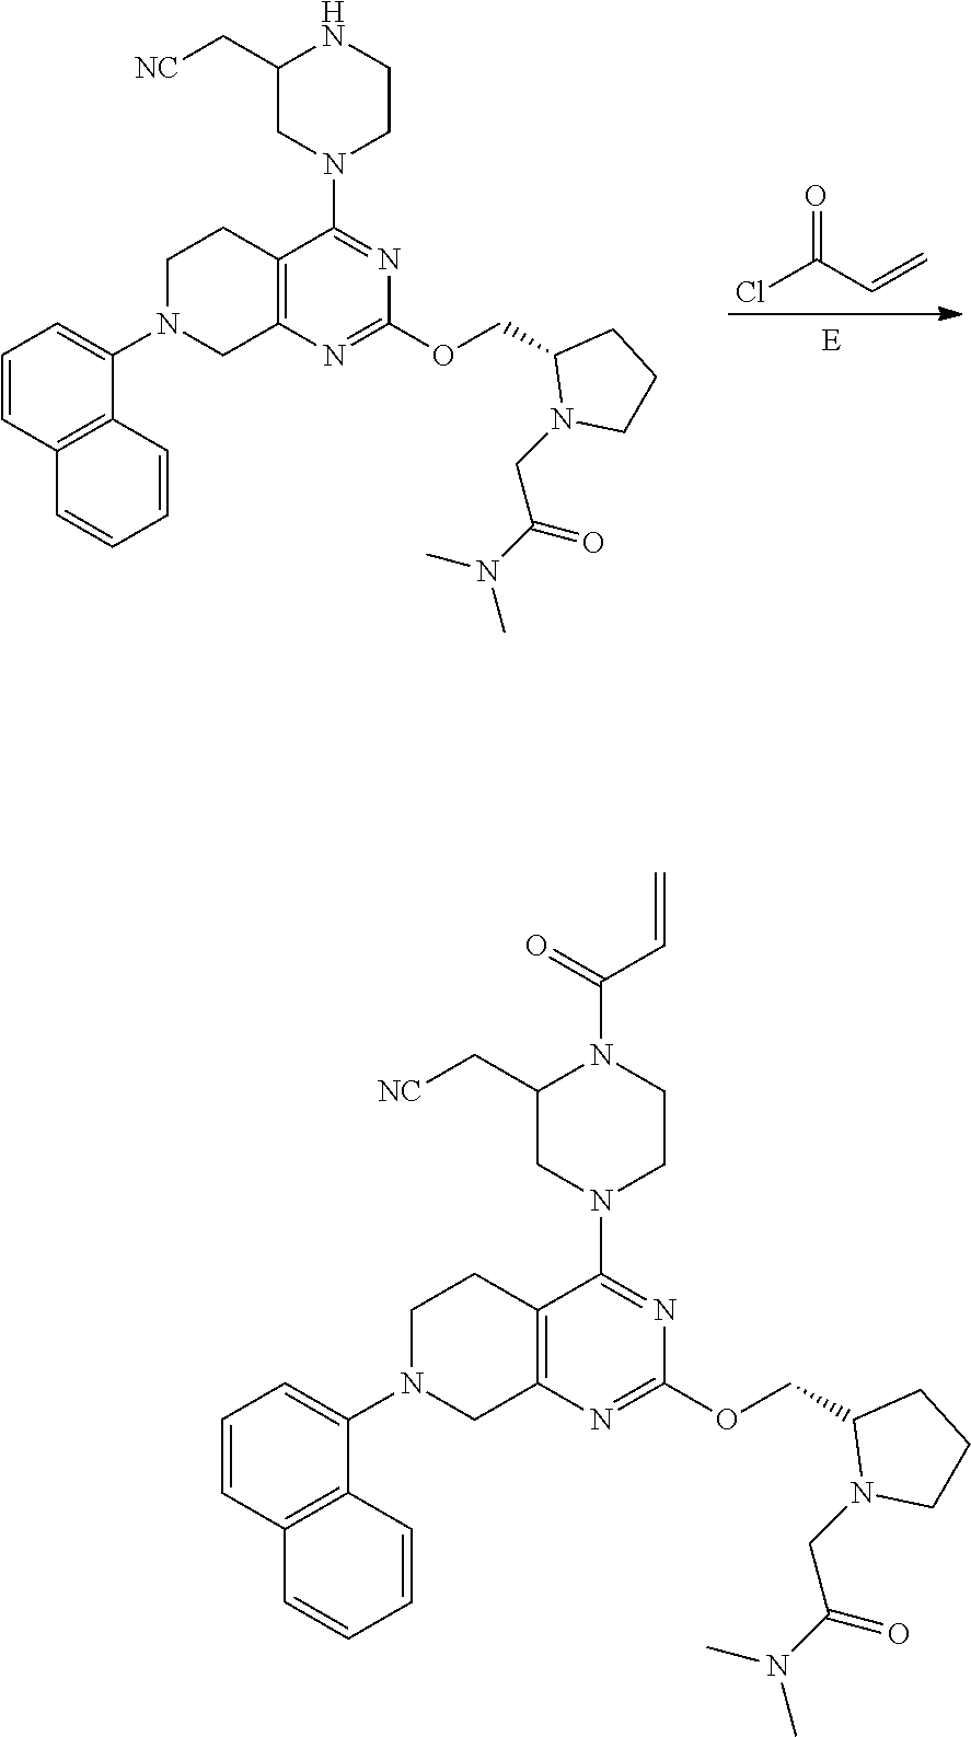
O=C(C=C)Cl.C1N(C2=CC=CC3=C2C=CC=C3)CC2=C(C1)C(N1CC(C[NC])NCC1)=NC(OCC1CCCN1CC(N(C)C)=O)=N2.C1N(C2=CC=CC3=C2C=CC=C3)CC2=C(C1)C(N1CC(C[NC])N(C(=O)C=C)CC1)=NC(OCC1CCCN1CC(N(C)C)=O)=N2
